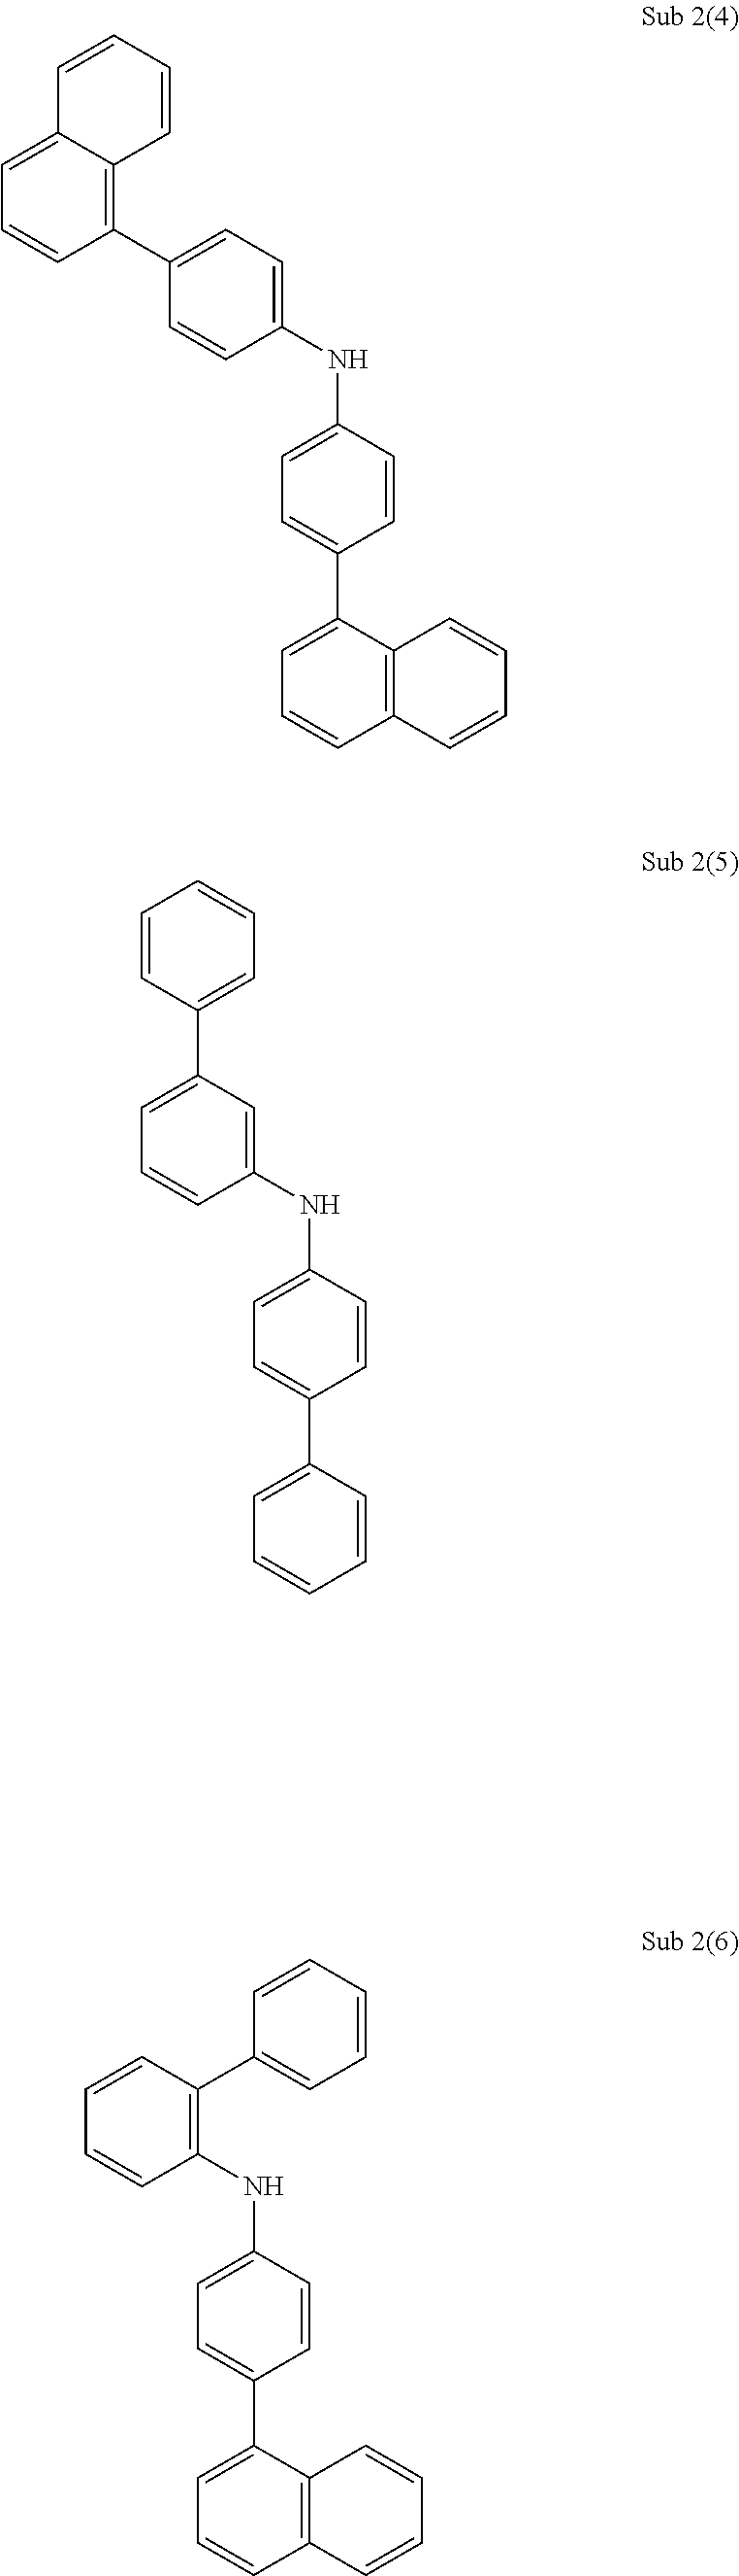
C1(C2=CC=C(NC3=CC=C(C4=CC=CC5=C4C=CC=C5)C=C3)C=C2)=C2C(=CC=C1)C=CC=C2.C1=C(C2=CC=CC=C2)C=C(NC2=CC=C(C3=CC=CC=C3)C=C2)C=C1.C1=CC(C2=CC=CC=C2)=C(NC2=CC=C(C3=CC=CC4=C3C=CC=C4)C=C2)C=C1
